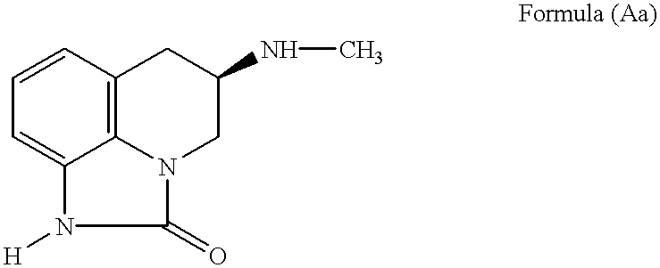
C12=CC=CC3=C1N(C(=O)N2[H])CC(NC)C3
